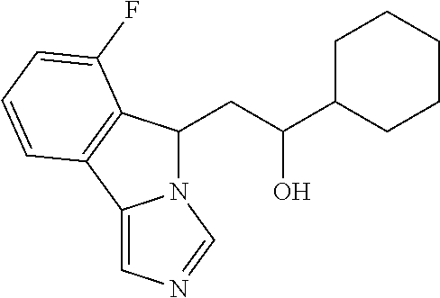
C12=CN=CN1C(CC(C1CCCCC1)O)C1=C2C=CC=C1F
